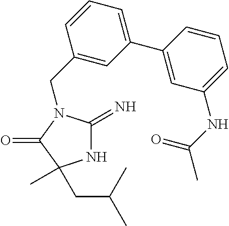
C1(CN2C(=N)NC(C)(CC(C)C)C2=O)=CC(C2=CC(NC(C)=O)=CC=C2)=CC=C1
